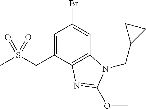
C1=C(CS(C)(=O)=O)C2=C(C=C1Br)N(CC1CC1)C(OC)=N2
